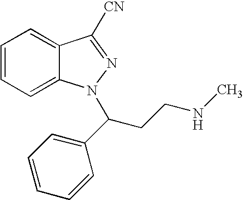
C1=CC=C2C(=C1)C([CN])=NN2C(CCNC)C1=CC=CC=C1
